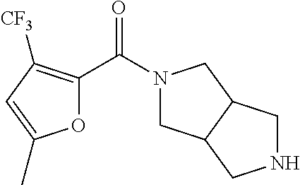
N1(C(C2=C([CF3])C=C(C)O2)=O)CC2C(C1)CNC2
